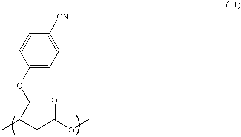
C1=CC(OCC(CC(OC)=O)C)=CC=C1[CN]
